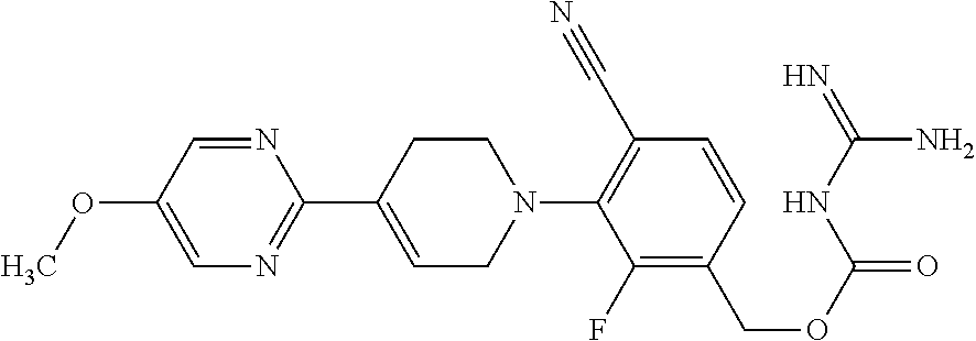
N1=CC(OC)=CN=C1C1=CCN(C2=C(C#N)C=CC(COC(=O)NC(=N)N)=C2F)CC1
